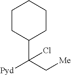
C1(C(C[Me])([Pyd])Cl)CCCCC1
